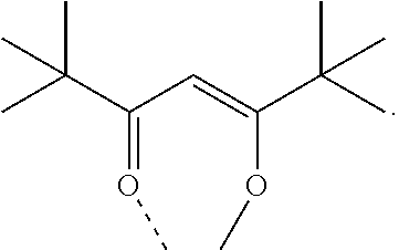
C(C(C=C(C(C)(C)C)OC)=OC)(C)(C)C
